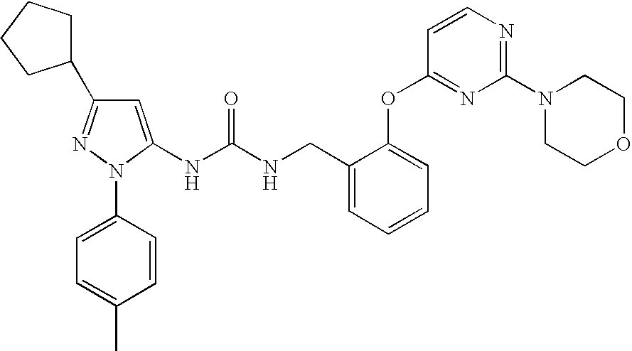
N(C(NCC1=CC=CC=C1OC1=NC(N2CCOCC2)=NC=C1)=O)C1=CC(C2CCCC2)=NN1C1=CC=C(C)C=C1
